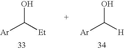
OC([Et])[Ar].OC([H])[Ar]
